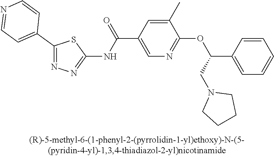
C1(C2=CC=NC=C2)=NN=C(NC(C2=CN=C(OC(C3=CC=CC=C3)CN3CCCC3)C(C)=C2)=O)S1
